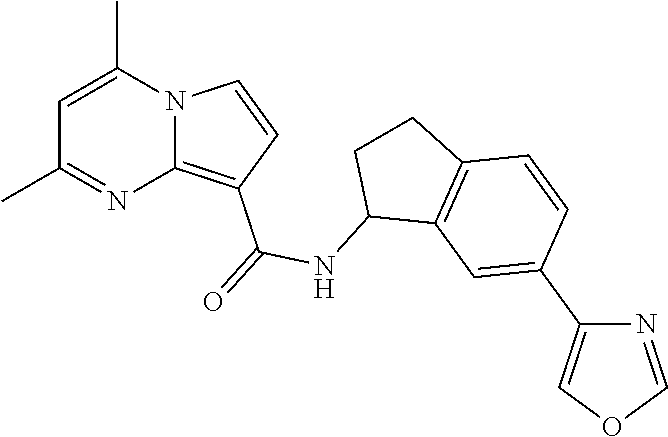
C1=C(C)N2C(=C(C(=O)NC3C4=C(CC3)C=CC(C3=COC=N3)=C4)C=C2)N=C1C
